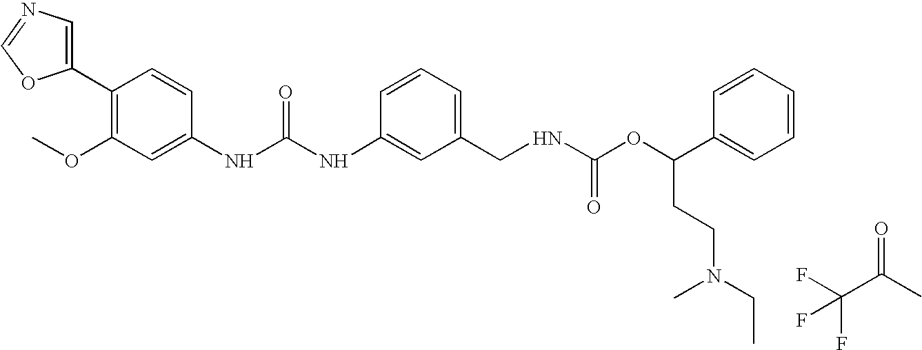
C1(C2=C(OC)C=C(NC(NC3=CC(CNC(OC(C4=CC=CC=C4)CCN(CC)C)=O)=CC=C3)=O)C=C2)=CN=CO1.FC(C(C)=O)(F)F
